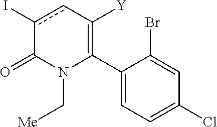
C1(C2=C([Y])cc(I)C(=O)N2C[Me])=CC=C(Cl)C=C1Br
